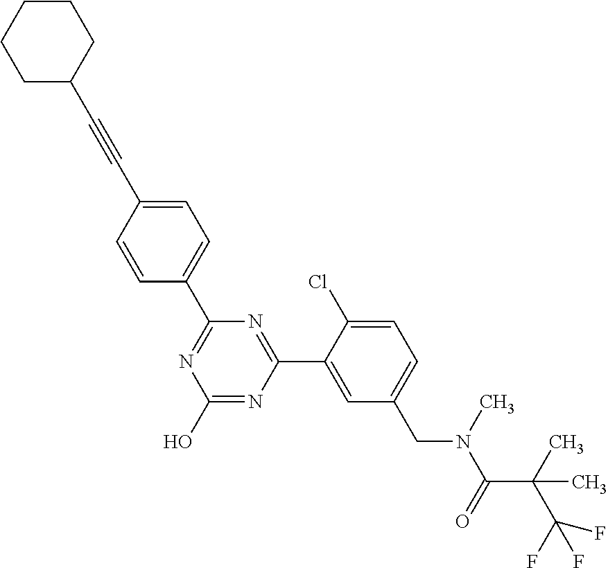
N1=C(C2=CC=C(C#CC3CCCCC3)C=C2)N=C(C2=CC(CN(C(C(C(F)(F)F)(C)C)=O)C)=CC=C2Cl)N=C1O
